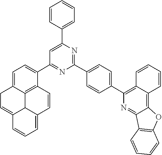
C12=C(C3=CC=C(C4=NC(C5=CC=CC=C5)=CC(C5=CC=C6CC=C7C8C6=C5C=CC8=CC=C7)=N4)C=C3)N=C3C(=C1C=CC=C2)OC1=C3C=CC=C1
